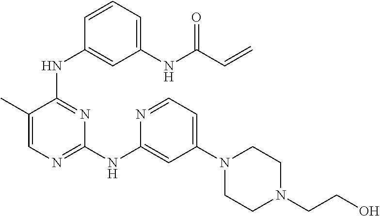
N(C1=NC(NC2=CC(N3CCN(CCO)CC3)=CC=N2)=NC=C1C)C1=CC(NC(C=C)=O)=CC=C1
